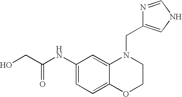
C1(NC(CO)=O)=CC=C2C(=C1)N(CC1=CNC=N1)CCO2
